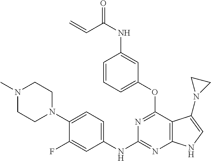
C1(NC2=NC3=C(C(OC4=CC=CC(NC(C=C)=O)=C4)=N2)C(N2CC2)=CN3)=CC=C(N2CCN(C)CC2)C(F)=C1
